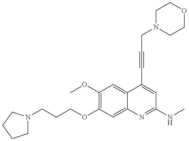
C1N(CCCOC2=C(OC)C=C3C(=C2)N=C(NC)C=C3C#CCN2CCOCC2)CCC1
